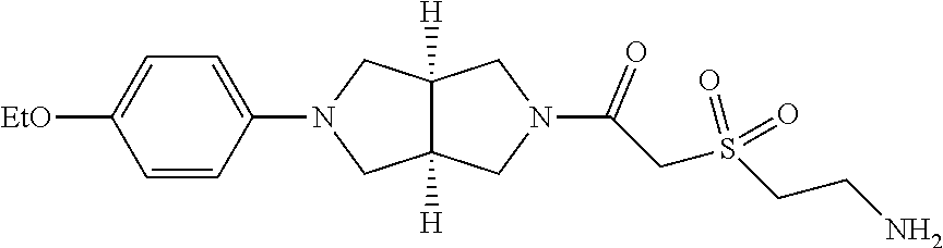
C12([H])C([H])(CN(C3=CC=C([EtO])C=C3)C1)CN(C(CS(CCN)(=O)=O)=O)C2
